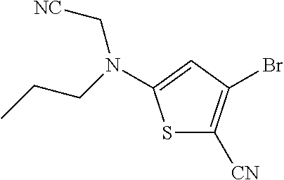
S1C([CN])=C(Br)C=C1N(C[NC])CCC
